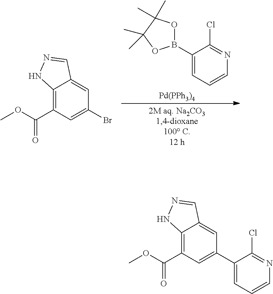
C1(B2OC(C)(C)C(C)(C)O2)=CC=CN=C1Cl.[Pd(PPh3)4].C12=C(C(OC)=O)C=C(Br)C=C1C=NN2.C12=C(C(OC)=O)C=C(C3=CC=CN=C3Cl)C=C1C=NN2
